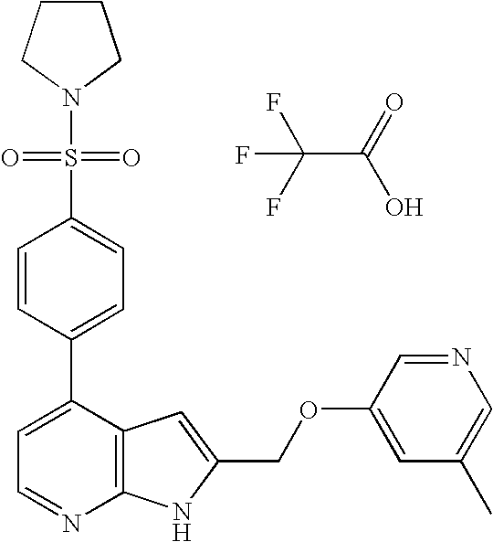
C1=C(C2=CC=C(S(=O)(N3CCCC3)=O)C=C2)C2=C(N=C1)NC(COC1=CC(C)=CN=C1)=C2.FC(C(=O)O)(F)F
